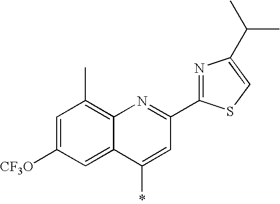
C1=C([CF3O])C=C2C(=C1C)N=C(C1=NC(C(C)C)=CS1)C=C2*
